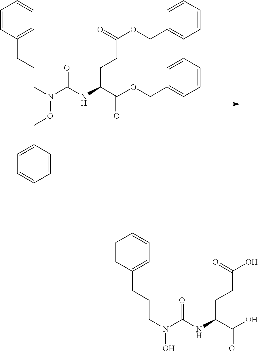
C(N(C(NC(C(O)=O)CCC(O)=O)=O)O)CCC1=CC=CC=C1.C(N(C(NC(C(OCC1=CC=CC=C1)=O)CCC(OCC1=CC=CC=C1)=O)=O)OCC1=CC=CC=C1)CCC1=CC=CC=C1
